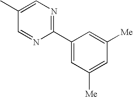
C1=NC(C2=CC([Me])=CC([Me])=C2)=NC=C1C
